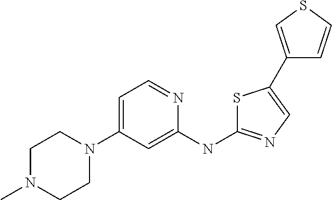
C1N(C)CCN(C2=CC=NC(NC3=NC=C(C4=CSC=C4)S3)=C2)C1
